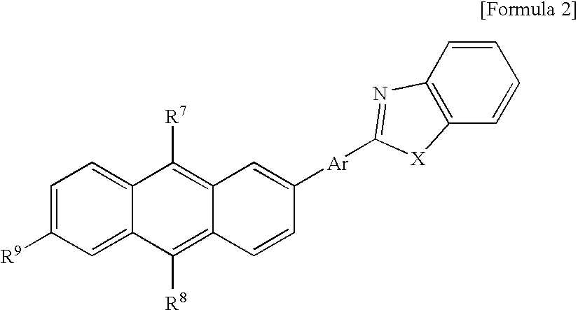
C1=C([R9])C=C2C(=C1)C([R7])=C1C(=C2[R8])C=CC([Ar]C2=NC3=C(C=CC=C3)[X]2)=C1
